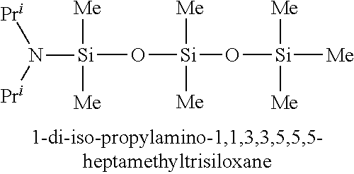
[Si](O[Si](O[Si]([Me])([Me])[Me])([Me])[Me])([Me])([Me])N([Pri])[Pri]
